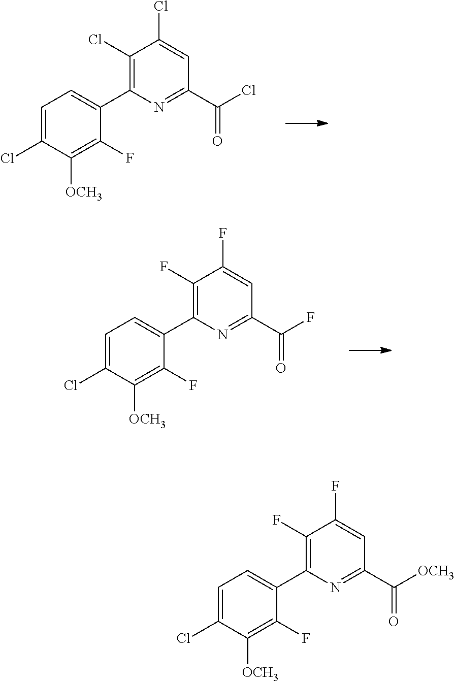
C1(Cl)=C(C2=CC=C(Cl)C([OCH3])=C2F)N=C(C(Cl)=O)C=C1Cl.C1(F)=C(C2=CC=C(Cl)C([OCH3])=C2F)N=C(C(F)=O)C=C1F.C1(F)=C(C2=CC=C(Cl)C([OCH3])=C2F)N=C(C([OCH3])=O)C=C1F
